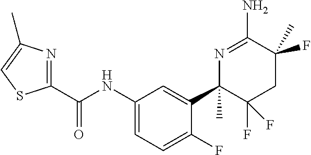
C1(C(NC2=CC=C(F)C(C3(C)C(F)(F)CC(F)(C)C(N)=N3)=C2)=O)=NC(C)=CS1
